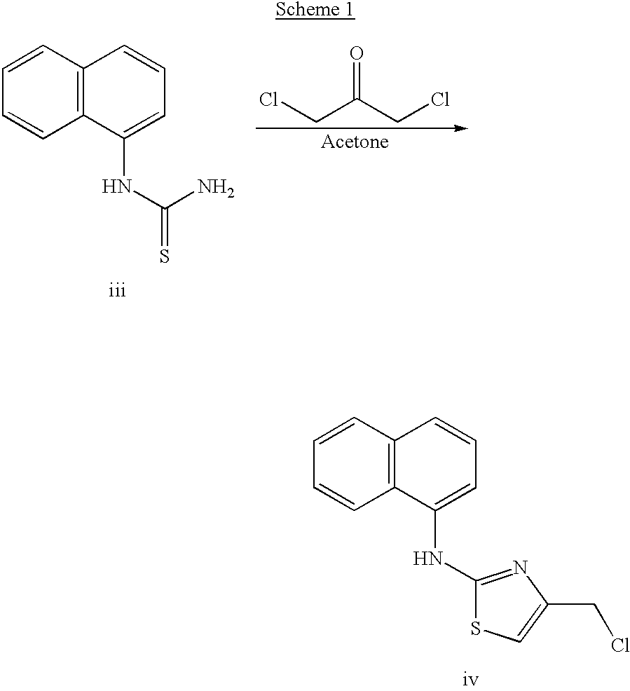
C1=CC=CC2=C1C=CC=C2NC(N)=S.ClCC(CCl)=O.C1=CC=CC2=C1C=CC=C2NC1=NC(CCl)=CS1
